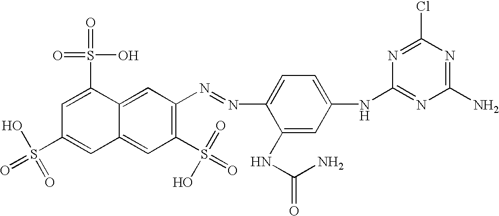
C1(S(=O)(=O)O)=C(N=NC2=CC=C(NC3=NC(N)=NC(Cl)=N3)C=C2NC(N)=O)C=C2C(=C1)C=C(S(=O)(O)=O)C=C2S(=O)(O)=O
